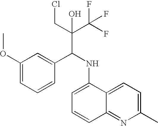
ClCC(C(F)(F)F)(O)C(NC1=CC=CC2=NC(C)=CC=C12)C1=CC(OC)=CC=C1
